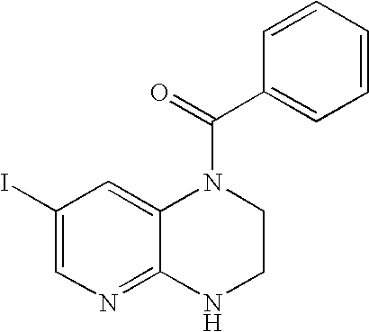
C1(I)=CN=C2C(=C1)N(C(=O)C1=CC=CC=C1)CCN2
